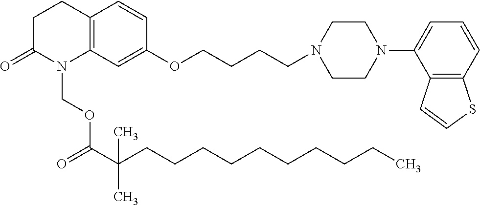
C12=C(C=C(OCCCCN3CCN(C4=CC=CC5=C4C=CS5)CC3)C=C1)N(COC(=O)C(CCCCCCCCCC)(C)C)C(=O)CC2
